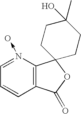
N1(->O)=CC=CC2=C1C1(OC2=O)CCC(C)(O)CC1
